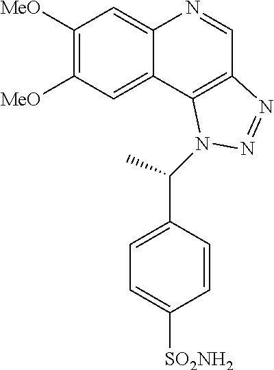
C1([MeO])=C([MeO])C=C2C(=C1)N=CC1=C2N(C(C2=CC=C([SO2NH2])C=C2)C)N=N1
